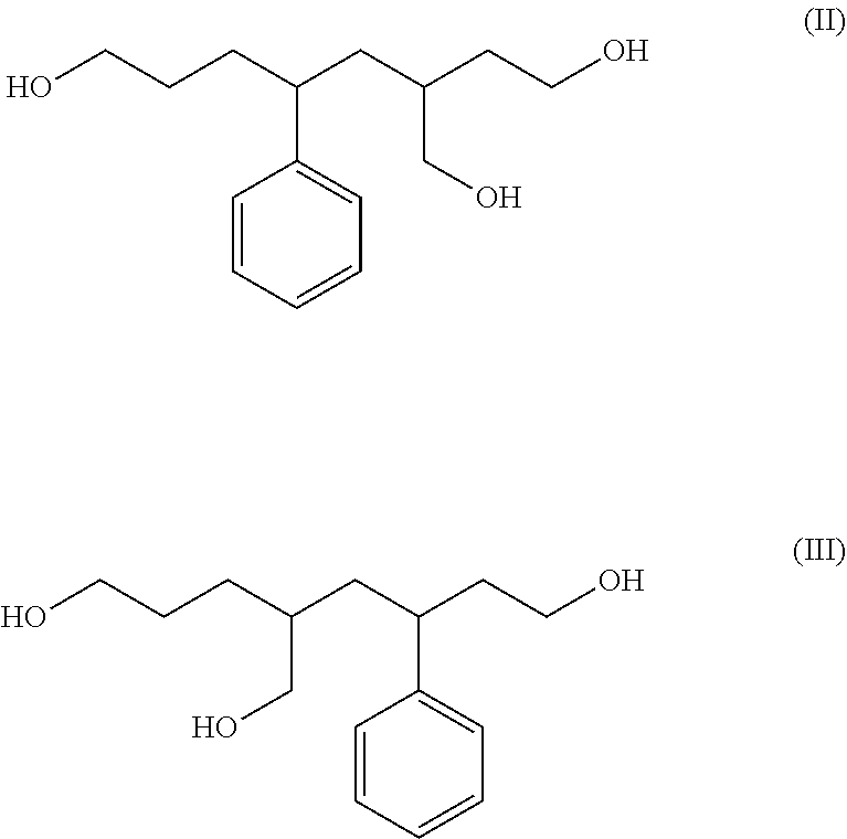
OCCCC(CC(CCO)CO)C1=CC=CC=C1.OCCCC(CC(CCO)C1=CC=CC=C1)CO
